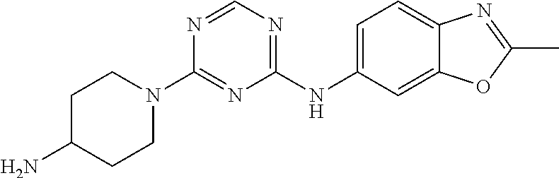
C1C(N)CCN(C2=NC(NC3=CC=C4C(=C3)OC(C)=N4)=NC=N2)C1
